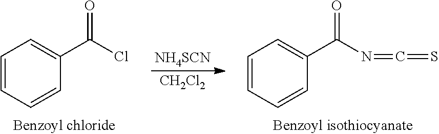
C1=CC=CC(C(N=C=S)=O)=C1.C1=CC=CC(C(Cl)=O)=C1.[NH4SCN].[CH2Cl2]
